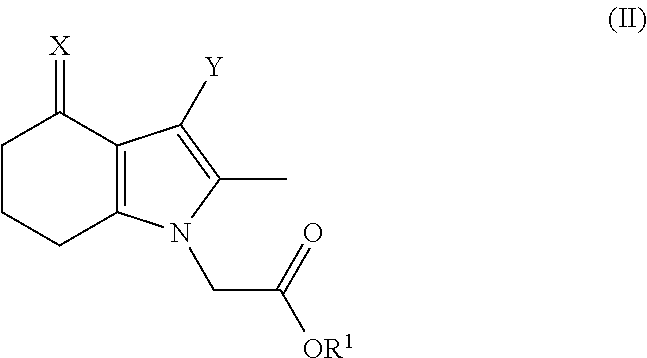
C1CCC2=C(C1=[X])C([Y])=C(C)N2CC([OR1])=O
